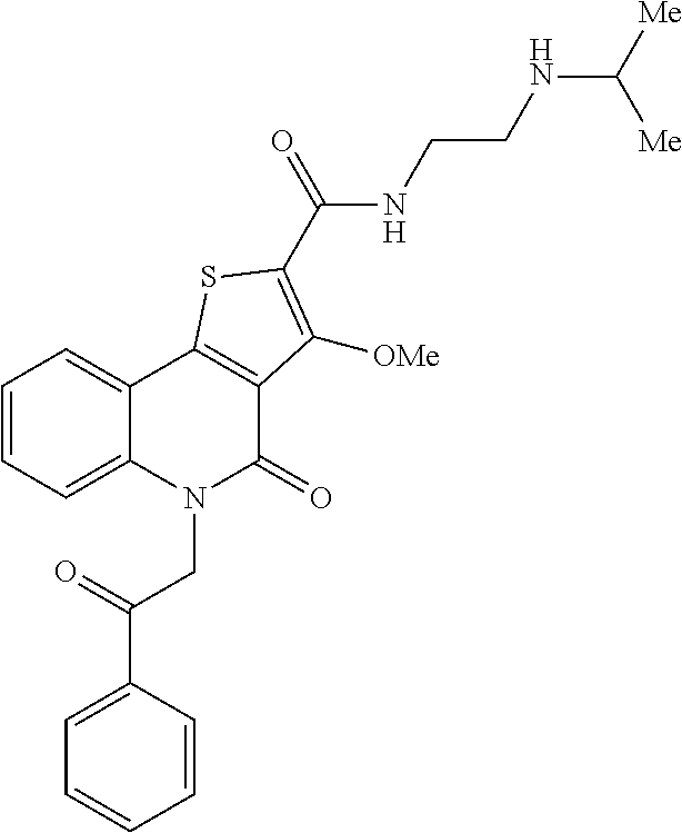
C1=CC=C2C(=C1)C1=C(C(=O)N2CC(C2=CC=CC=C2)=O)C([OMe])=C(C(=O)NCCNC([Me])[Me])S1
